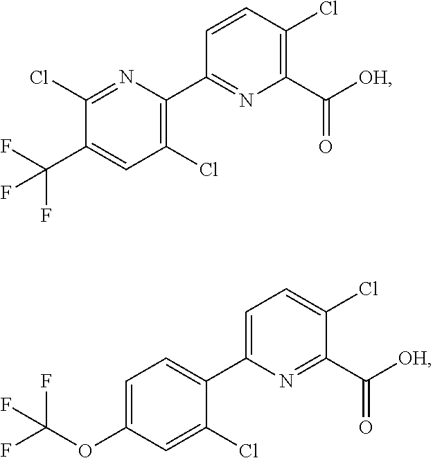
C1(Cl)=C(C2=NC(C([OH])=O)=C(Cl)C=C2)N=C(Cl)C(C(F)(F)F)=C1.C1(Cl)=CC(OC(F)(F)F)=CC=C1C1=CC=C(Cl)C(C([OH])=O)=N1
